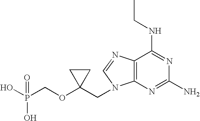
OP(COC1(CN2C3=C(C(NCC)=NC(N)=N3)N=C2)CC1)(O)=O
